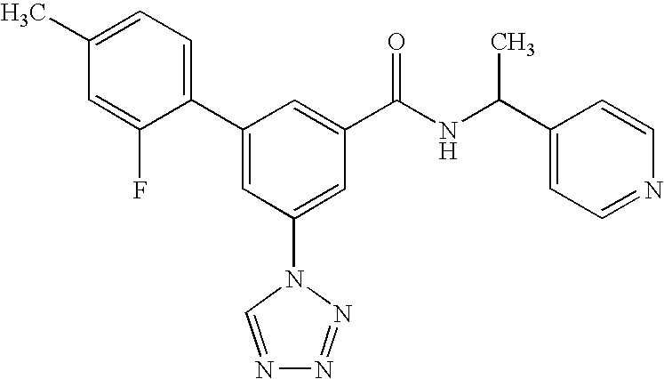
C1(C2=CC(N3C=NN=N3)=CC(C(NC(C3=CC=NC=C3)C)=O)=C2)=CC=C(C)C=C1F
